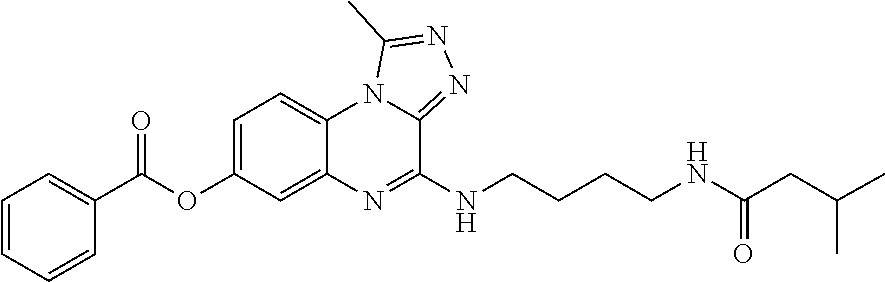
N1=C(NCCCCNC(CC(C)C)=O)C2=NN=C(C)N2C2=CC=C(OC(C3=CC=CC=C3)=O)C=C12
